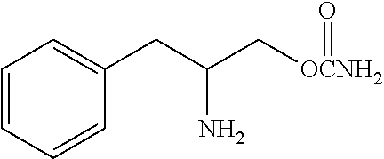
C1=CC=CC(CC(C[OCNH2]=O)N)=C1
